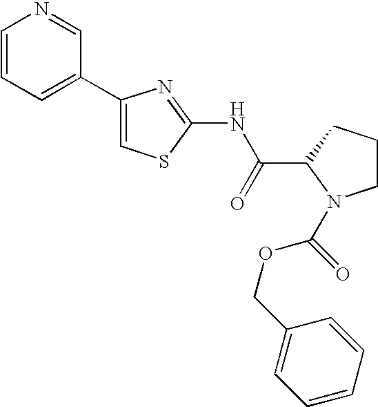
C1(C2=CC=CN=C2)=CSC(NC(C2N(C(OCC3=CC=CC=C3)=O)CCC2)=O)=N1
